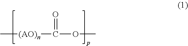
C[(AO)n]C(OC)=O
